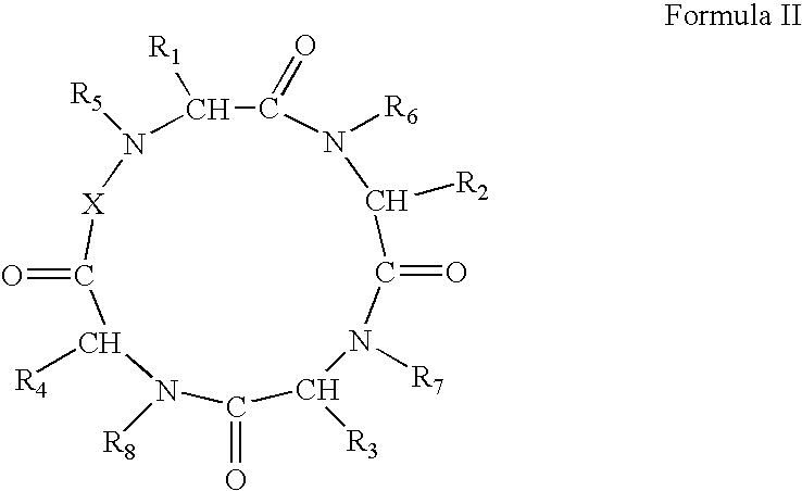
C1(=O)C([R1])N([R5])[X]C(=O)C([R4])N([R8])C(=O)C([R3])N([R7])C(=O)C([R2])N1[R6]
